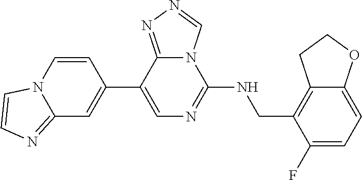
C12=CC=C(F)C(CNC3=NC=C(C4=CC5=NC=CN5C=C4)C4=NN=CN34)=C1CCO2
